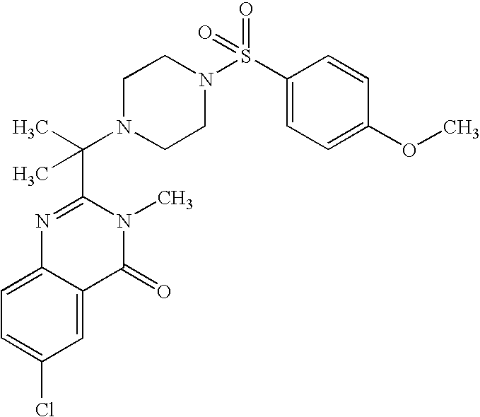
C(C1=NC2=CC=C(Cl)C=C2C(=O)N1C)(N1CCN(S(C2=CC=C(OC)C=C2)(=O)=O)CC1)(C)C
